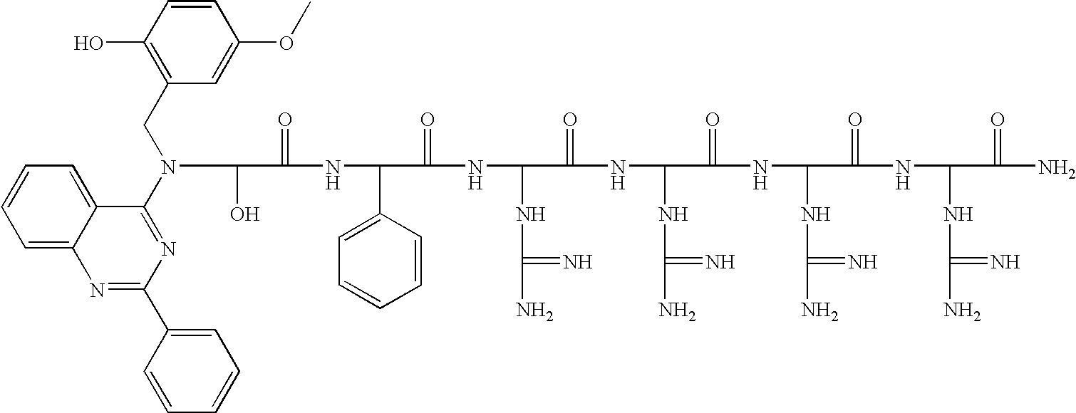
OC(C(=O)NC(C1=CC=CC=C1)C(=O)NC(NC(N)=N)C(=O)NC(NC(N)=N)C(=O)NC(NC(N)=N)C(=O)NC(NC(N)=N)C(=O)N)N(C1=NC(C2=CC=CC=C2)=NC2=CC=CC=C12)CC1=C(O)C=CC(OC)=C1
